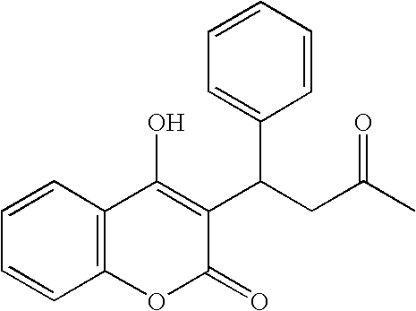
C1=CC2=C(C=C1)C(O)=C(C(CC(C)=O)C1=CC=CC=C1)C(=O)O2
